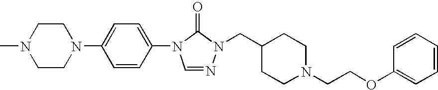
C1CN(C2=CC=C(N3C=NN(CC4CCN(CCOC5=CC=CC=C5)CC4)C3=O)C=C2)CCN1C
